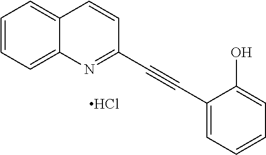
C1=CC=C2C(=C1)C=CC(C#CC1=CC=CC=C1O)=N2.Cl
